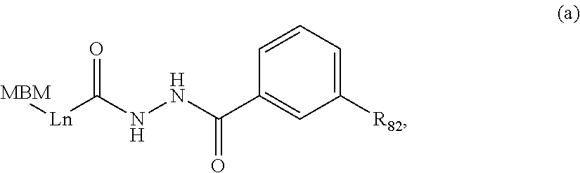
C1=CC=C([R82])C=C1C(NNC([Ln][MBM])=O)=O
